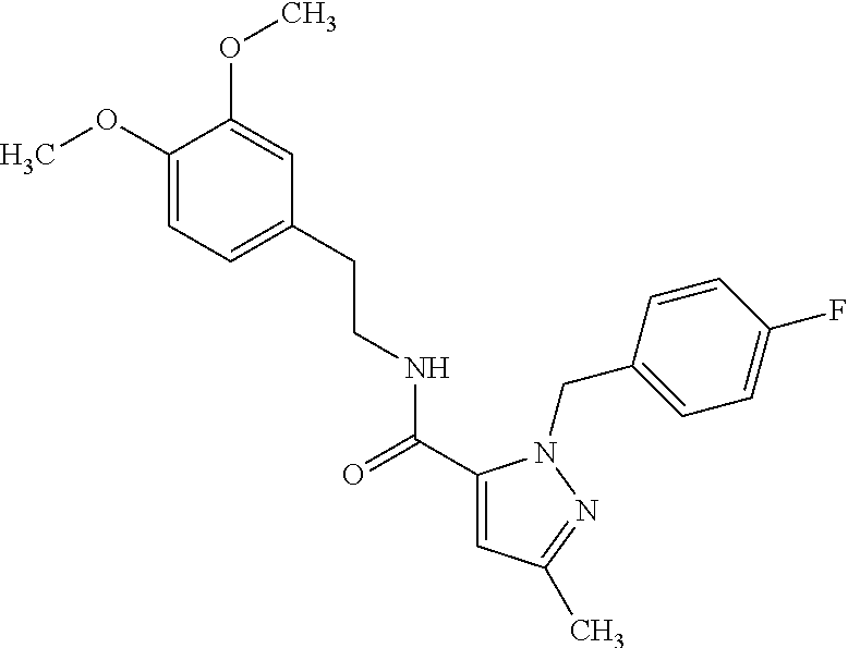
C1=C(CCNC(=O)C2=CC(C)=NN2CC2=CC=C(F)C=C2)C=C(OC)C(OC)=C1
